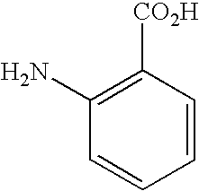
C1=CC([CO2H])=C(N)C=C1
